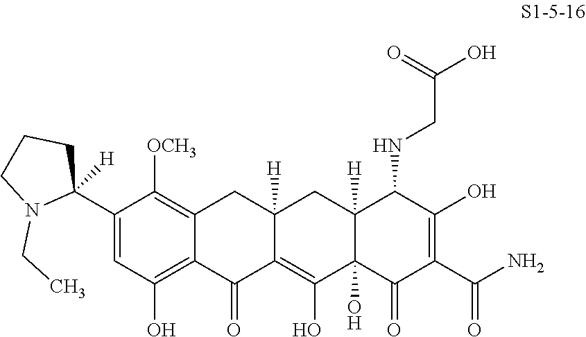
C1([OCH3])=C2CC3([H])CC4([H])C(NCC(=O)O)C(O)=C(C(=O)N)C(=O)C4(O)C(O)=C3C(=O)C2=C(O)C=C1C1([H])CCCN1CC
